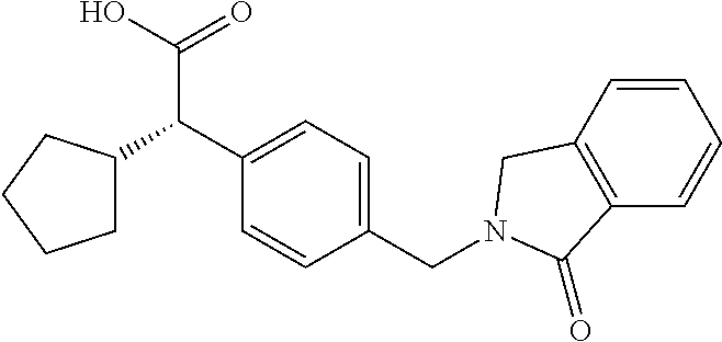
C1(C(C(O)=O)C2CCCC2)=CC=C(CN2CC3=C(C=CC=C3)C2=O)C=C1
